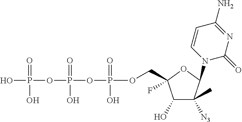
C1(O)C([N3])(C)C(N2C(=O)N=C(N)C=C2)OC1(F)COP(OP(OP(O)(=O)O)(=O)O)(=O)O
